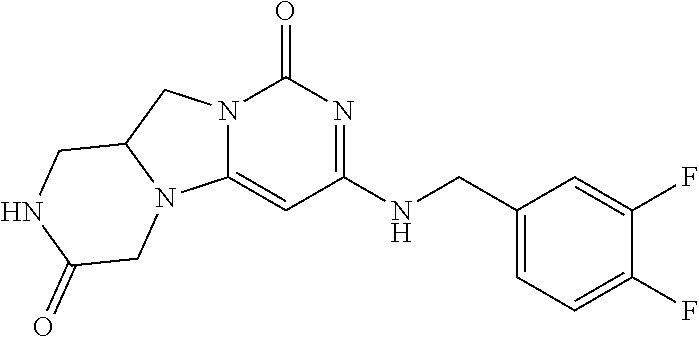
N12C(=CC(NCC3=CC=C(F)C(F)=C3)=NC1=O)N1C(C2)CNC(=O)C1
